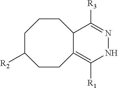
C12C(=C([R1])NN=C1[R3])CCC([R2])CCC2
